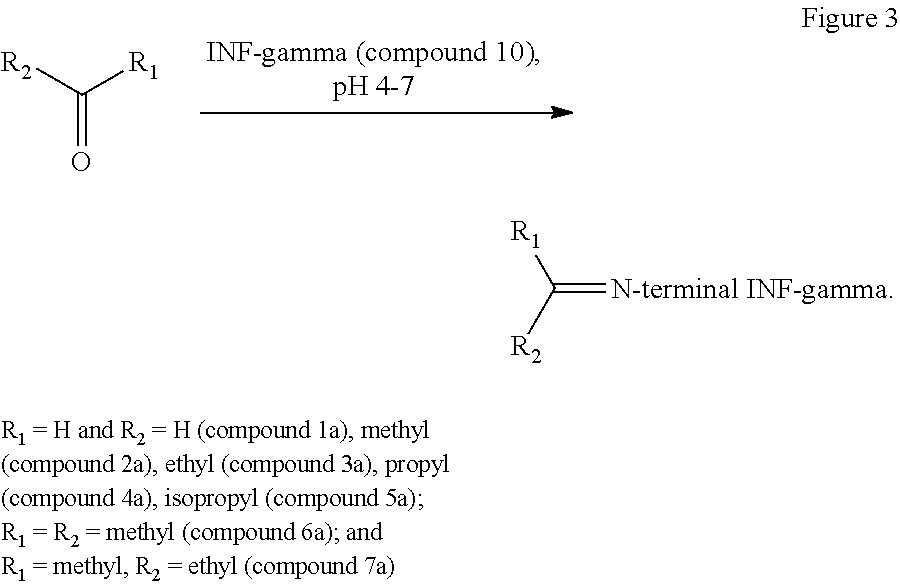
[R2]C([R1])=O.[R1]C([R2])=[N-terminal INF-gamma]
